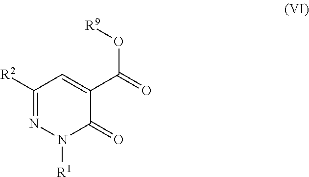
C1([R2])=NN([R1])C(=O)C(C(=O)O[R9])=C1
